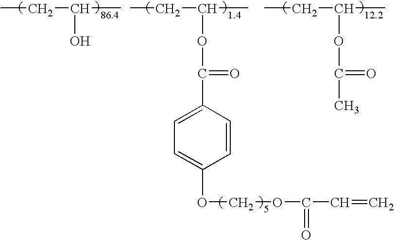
CCC(O)C.CCC(OC(=O)C1=CC=C(OCOC(=O)C=C)C=C1)C.CCC(OC(=O)C)C
